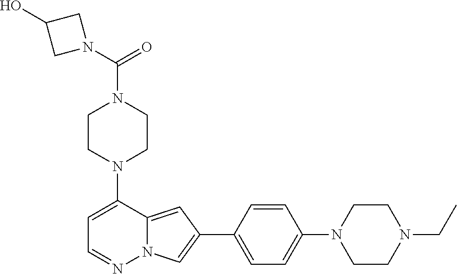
N1(C2=CC=NN3C2=CC(C2=CC=C(N4CCN(CC)CC4)C=C2)=C3)CCN(C(N2CC(O)C2)=O)CC1
